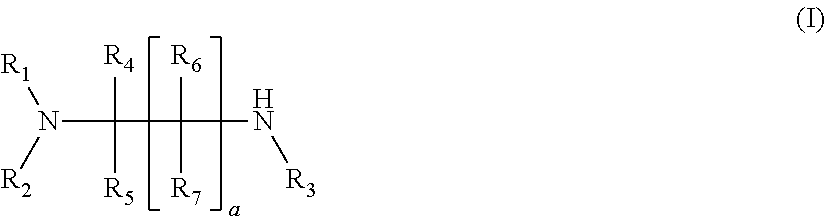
N(C(C(N[R3])([R6])[R7])([R4])[R5])([R2])[R1]
